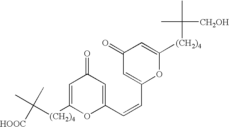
C([(CH2)4]C1=CC(=O)C=C(C=CC2=CC(=O)C=C([(CH2)4]C(C)(C)[CH2OH])O2)O1)(C)(C)[HOOC]
